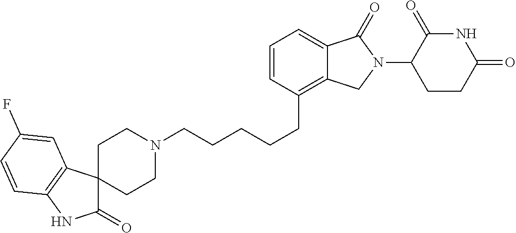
N1(CCCCCC2=C3C(=CC=C2)C(=O)N(C2C(=O)NC(=O)CC2)C3)CCC2(CC1)C(=O)NC1=C2C=C(F)C=C1
